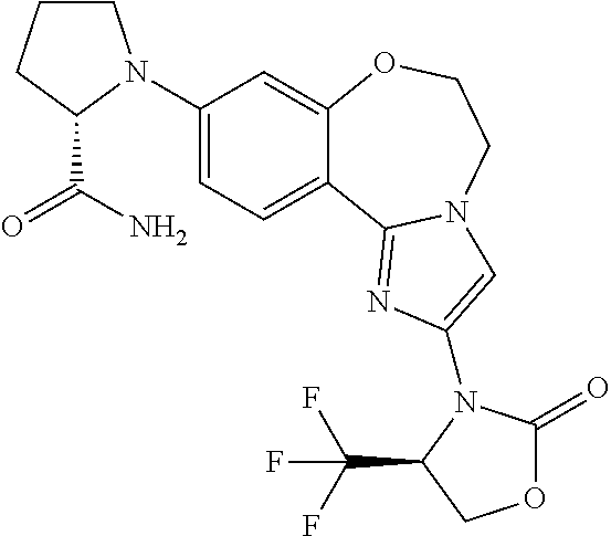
C1(N2CCCC2C(=O)N)=CC=C2C(=C1)OCCN1C2=NC(N2C(=O)OCC2C(F)(F)F)=C1
